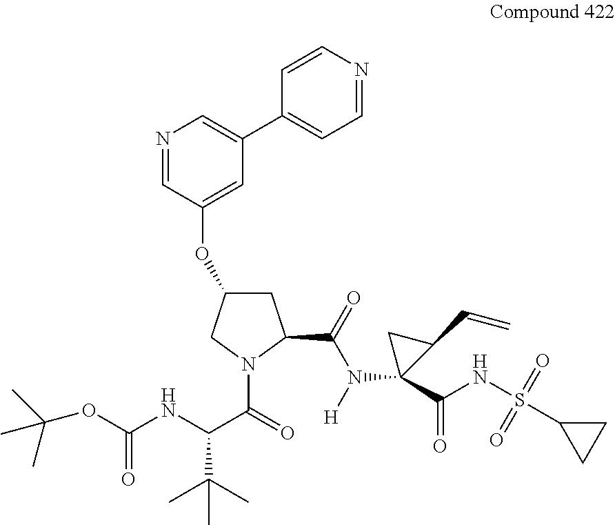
C1(OC2=CC(C3=CC=NC=C3)=CN=C2)CC(C(=O)N([H])C2(C(NS(C3CC3)(=O)=O)=O)CC2C=C)N(C(=O)C(NC(=O)OC(C)(C)C)C(C)(C)C)C1
